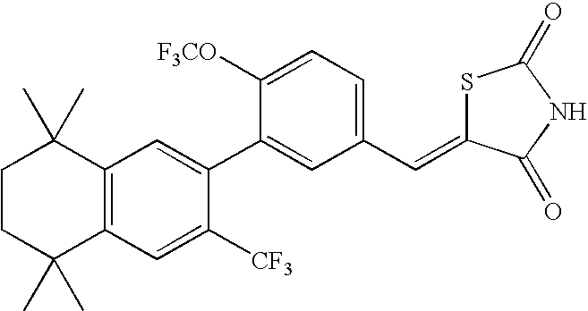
C1CC(C)(C)C2=C(C1(C)C)C=C(C1=CC(C=C3SC(=O)NC3=O)=CC=C1[F3CO])C([CF3])=C2
